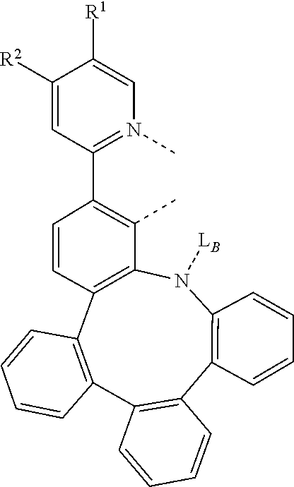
[LB]N1C2=C(C3=C(C4=C(C5=C1C(C)=C(C1=N(C)C=C([R1])C([R2])=C1)C=C5)C=CC=C4)C=CC=C3)C=CC=C2
